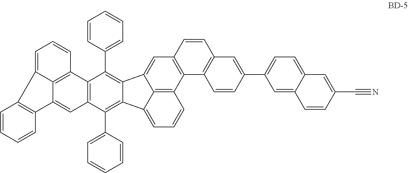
C12=C3C(=CC4=C1C1=C(C=C4)C=C(C4=CC=C5C(=C4)C=CC(C#N)=C5)C=C1)C1=C(C4=CC=CC=C4)C4=C(C(C5=CC=CC=C5)=C1C3=CC=C2)C=C1C2=C4C=CC=C2C2=C1C=CC=C2
